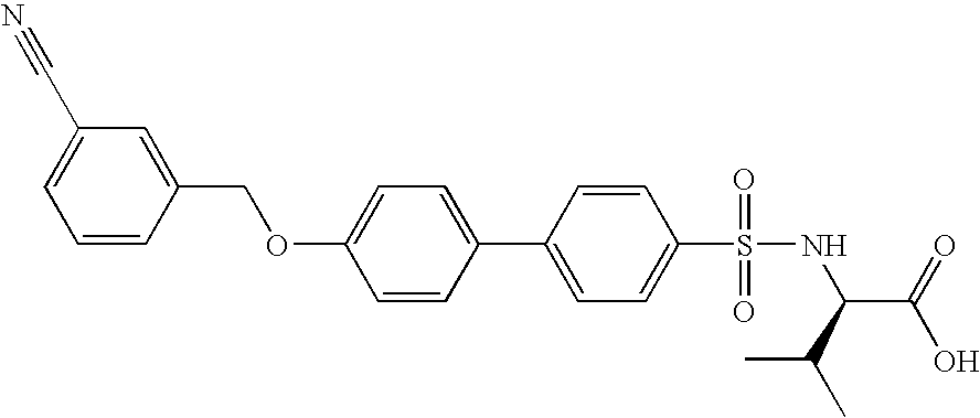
C1=CC(COC2=CC=C(C3=CC=C(S(=O)(=O)NC(C(=O)O)C(C)C)C=C3)C=C2)=CC(C#N)=C1
